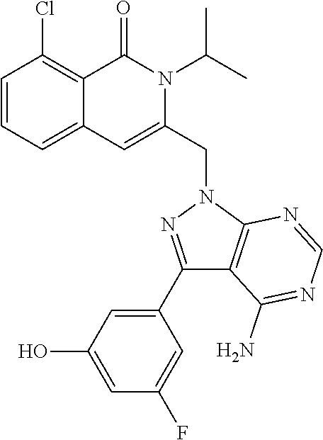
C1=CC=C2C(=C1Cl)C(=O)N(C(C)C)C(CN1C3=C(C(N)=NC=N3)C(C3=CC(O)=CC(F)=C3)=N1)=C2
